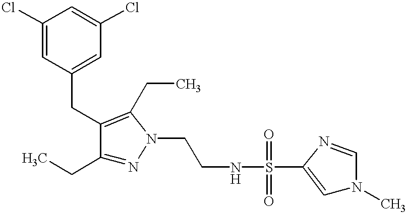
C1(CC)=NN(CCNS(=O)(=O)C2=CN(C)C=N2)C(CC)=C1CC1=CC(Cl)=CC(Cl)=C1
